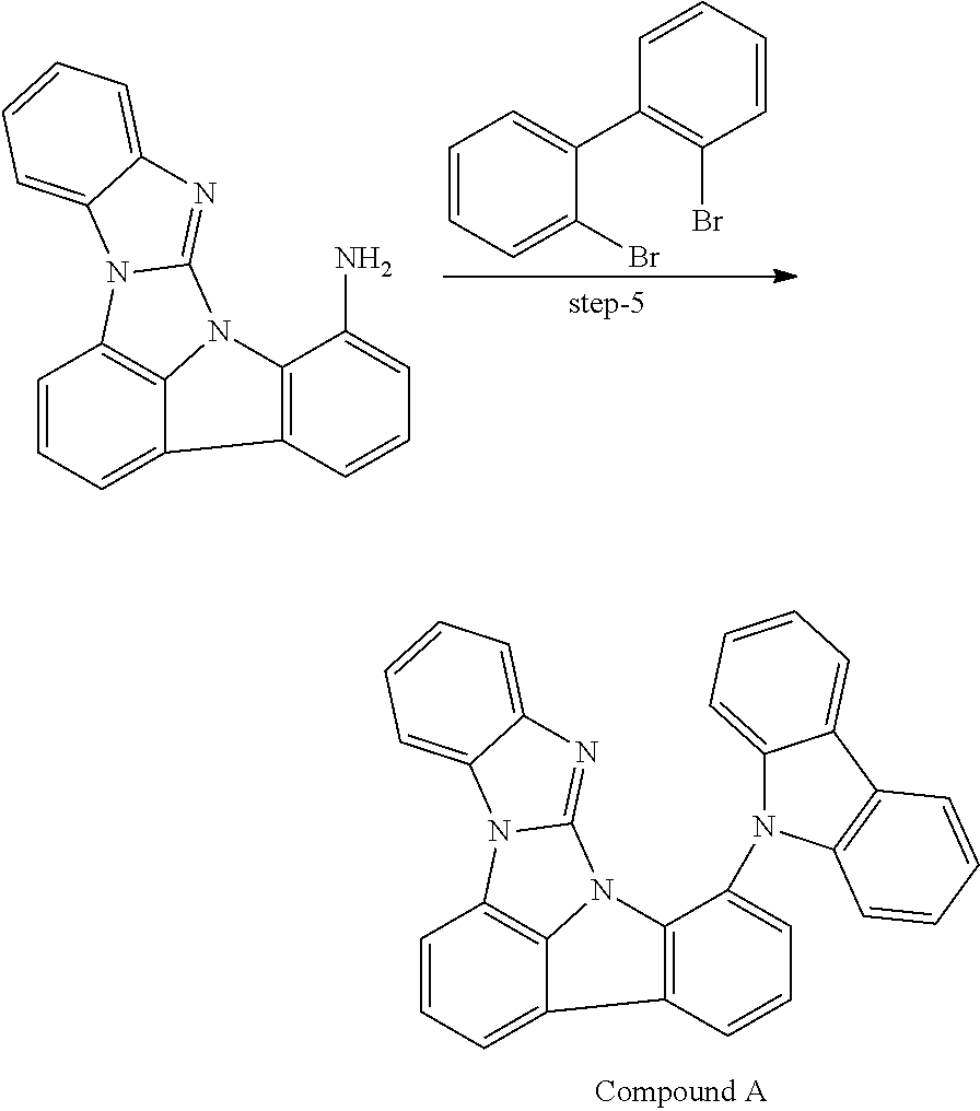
C1=CC=C2C3=C1N1C(=NC4=CC=CC=C14)N3C1=C2C=CC=C1N.C1(C2=C(Br)C=CC=C2)=CC=CC=C1Br.C1=CC=C2C3=C1N1C(=NC4=CC=CC=C14)N3C1=C2C=CC=C1N1C2=CC=CC=C2C2=C1C=CC=C2
